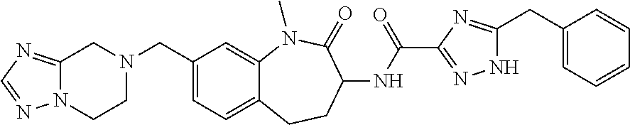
C1=C(CN2CC3=NC=NN3CC2)C=C2C(=C1)CCC(NC(C1=NNC(CC3=CC=CC=C3)=N1)=O)C(=O)N2C
